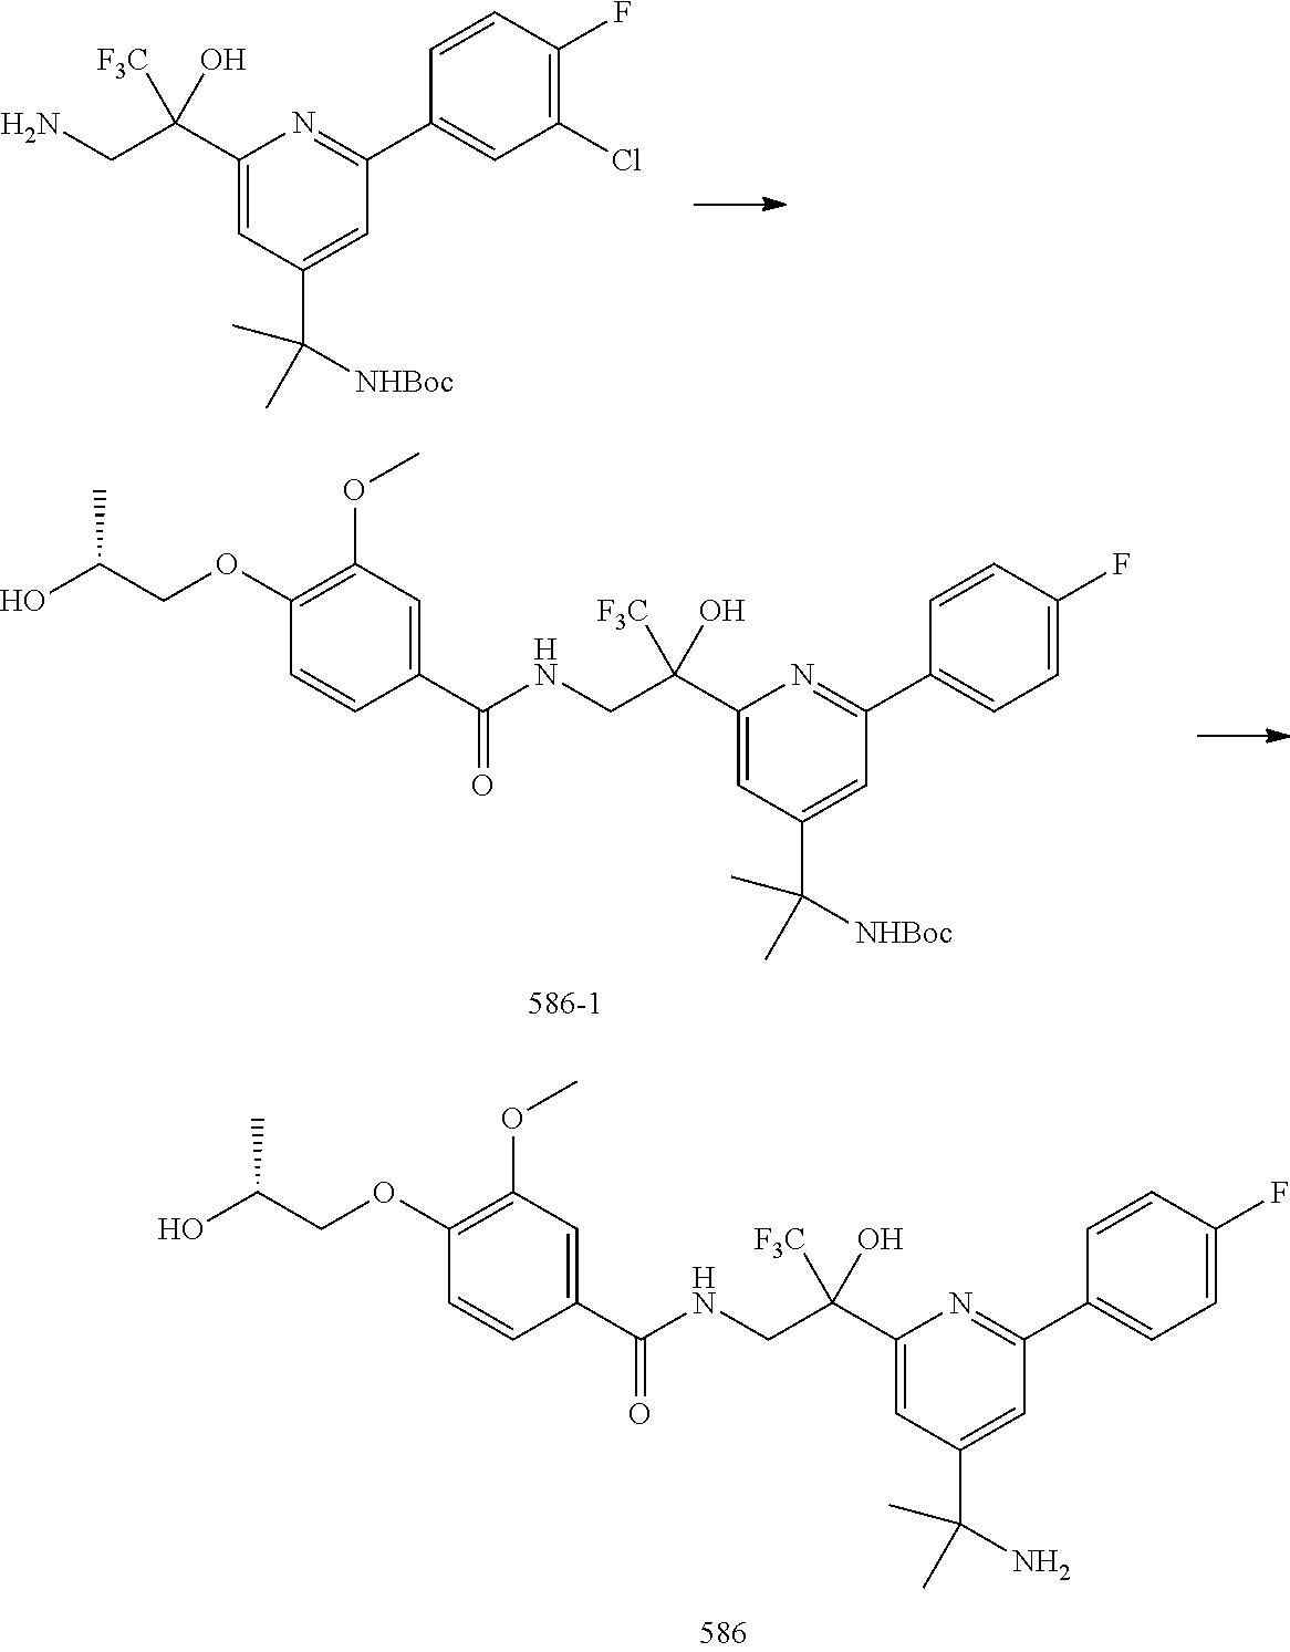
C1(C(CN)([F3C])O)=CC(C([NHBoc])(C)C)=CC(C2=CC(Cl)=C(F)C=C2)=N1.C1(C(CNC(C2=CC(OC)=C(OCC(O)C)C=C2)=O)([F3C])O)=CC(C(N)(C)C)=CC(C2=CC=C(F)C=C2)=N1.C1(C(CNC(C2=CC(OC)=C(OCC(O)C)C=C2)=O)([F3C])O)=CC(C([NHBoc])(C)C)=CC(C2=CC=C(F)C=C2)=N1
